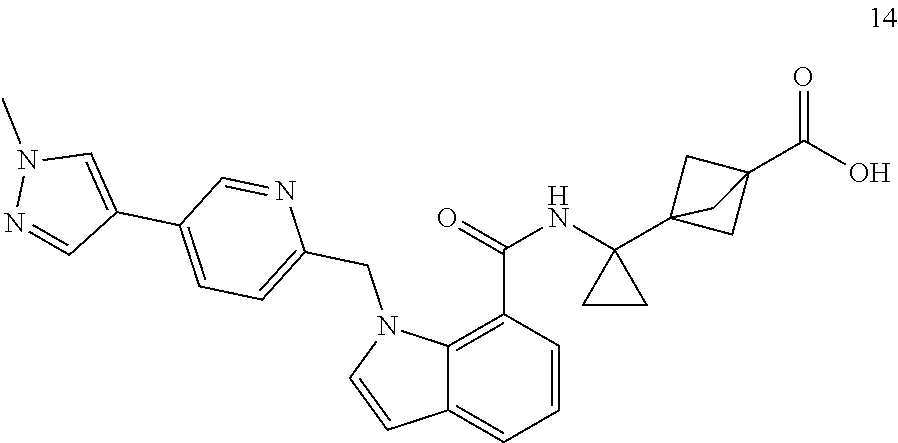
C12=C(C(=O)NC3(C45CC(C(=O)O)(C4)C5)CC3)C=CC=C1C=CN2CC1=CC=C(C2=CN(C)N=C2)C=N1
